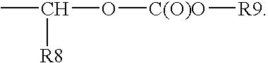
CC(O[C(O)O][R9])[R8]
